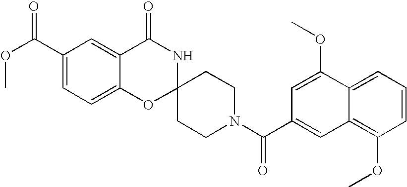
C1(C(=O)OC)=CC=C2C(=C1)C(=O)NC1(O2)CCN(C(=O)C2=CC3=C(OC)C=CC=C3C(OC)=C2)CC1
